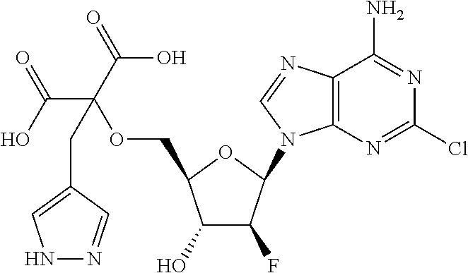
C1(O)C(F)C(N2C3=C(N=C2)C(N)=NC(Cl)=N3)OC1COC(C(O)=O)(C(=O)O)CC1=CNN=C1
